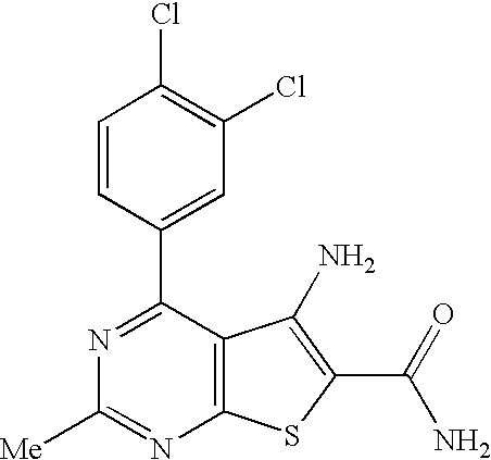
C1(C2=CC(Cl)=C(Cl)C=C2)=NC([Me])=NC2=C1C(N)=C(C(N)=O)S2
